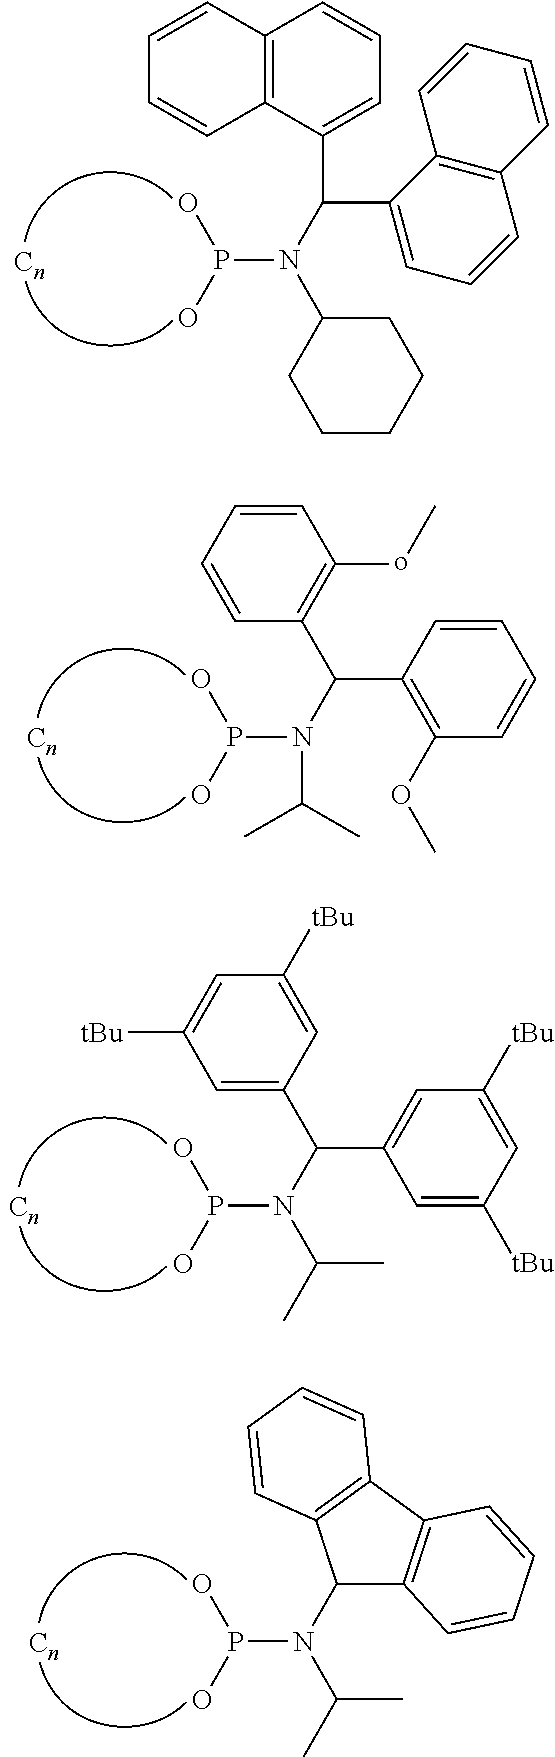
P(N(C(C1=CC=CC2=C1C=CC=C2)C1=CC=CC2=C1C=CC=C2)C1CCCCC1)(O)O.P(N(C(C1=C(OC)C=CC=C1)C1=C(oC)C=CC=C1)C(C)C)(O)O.P(N(C(C1=CC([tBu])=CC([tBu])=C1)C1=CC([tBu])=CC([tBu])=C1)C(C)C)(O)O.P(N(C1C2=C(C3=C1C=CC=C3)C=CC=C2)C(C)C)(O)O
